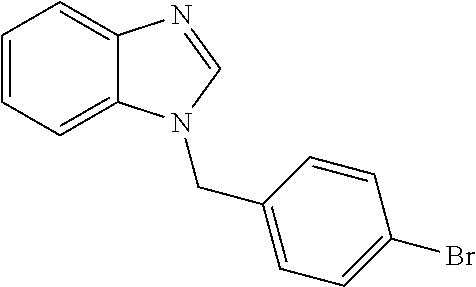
C1=CC=C2C(=C1)N=CN2CC1=CC=C(Br)C=C1
